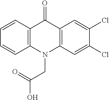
C12=C(N(CC(O)=O)C3=C(C1=O)C=C(Cl)C(Cl)=C3)C=CC=C2
